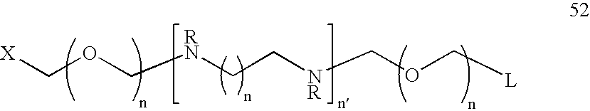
[X]COC[RN]CC[NR]COC[L]
